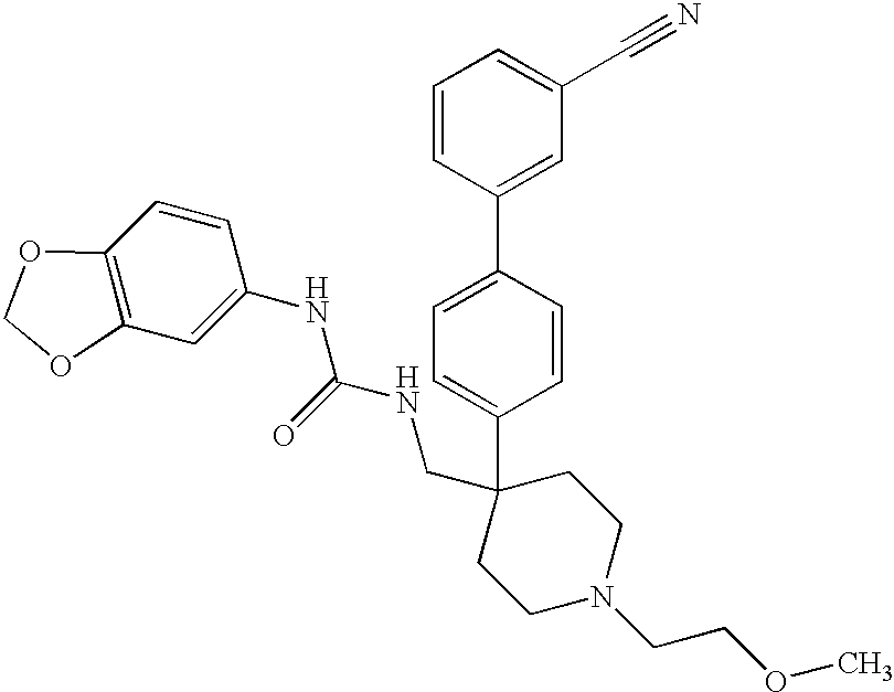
C1=CC(C2=CC(C#N)=CC=C2)=CC=C1C1(CNC(NC2=CC3=C(C=C2)OCO3)=O)CCN(CCOC)CC1
